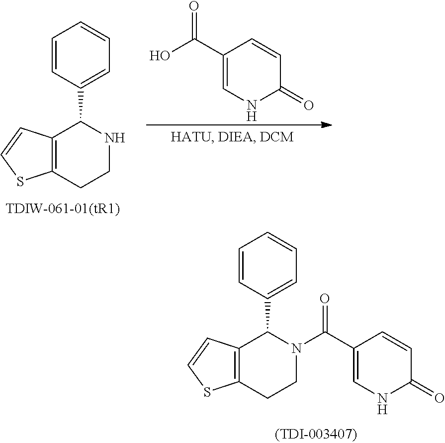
C12=C(CCN(C(C3=CNC(=O)C=C3)=O)C1C1=CC=CC=C1)SC=C2.C12=C(CCNC1C1=CC=CC=C1)SC=C2.OC(C1=CNC(=O)C=C1)=O
